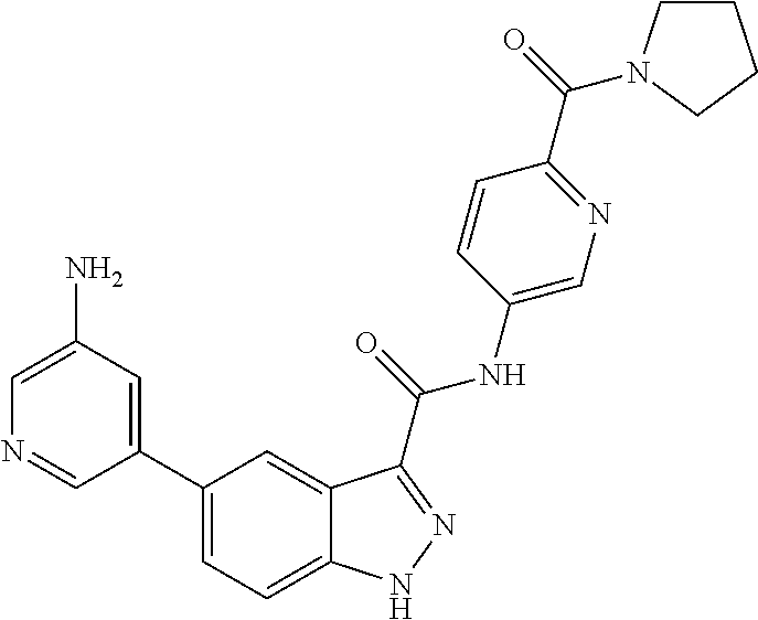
C1(N)=CN=CC(C2=CC=C3C(=C2)C(C(NC2=CN=C(C(=O)N4CCCC4)C=C2)=O)=NN3)=C1
